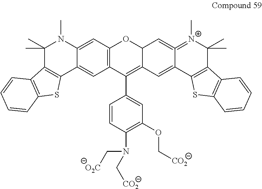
C12=C(C=C3C(=C1)C1=C(C(C)(C)N3C)C3=C(S1)C=CC=C3)OC1C(=C2C2=CC(OC[CO2])=C(N(C[O2C])C[CO2])C=C2)C=C2C(=C1)=[N+](C)C(C)(C)C1=C2SC2=C1C=CC=C2
